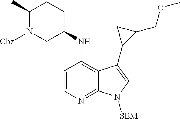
C1=CC(NC2CCC(C)N([Cbz])C2)=C2C(=N1)N([SEM])C=C2C1C(COC)C1
